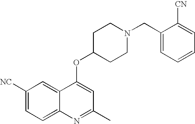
C1([NC])=CC=C2C(=C1)C(OC1CCN(CC3=CC=CC=C3[CN])CC1)=CC(C)=N2
